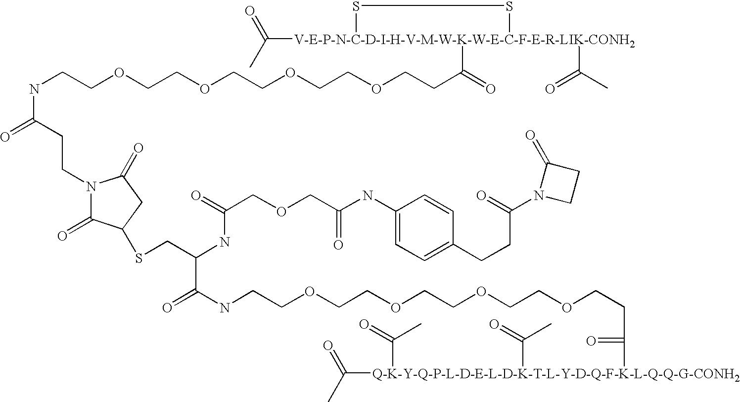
CC(=O)[Q-K-Y-Q-P-L-D-E-L-D-K-T-L-Y-D-Q-F-K-L-Q-Q-G-CONH2](C(=O)CCOCCOCCOCCOCCNC(=O)C(CSC1C(=O)N(CCC(NCCOCCOCCOCCOCCC(=O)[V-E-P-N-C-D-I-H-V-M-W-K-W-E-C-F-E-R-LIK-CONH2]2(C(=O)C)(C(C)=O)SS2)=O)C(=O)C1)NC(COCC(NC1=CC=C(CCC(N2CCC2=O)=O)C=C1)=O)=O)(C(=O)C)C(C)=O
